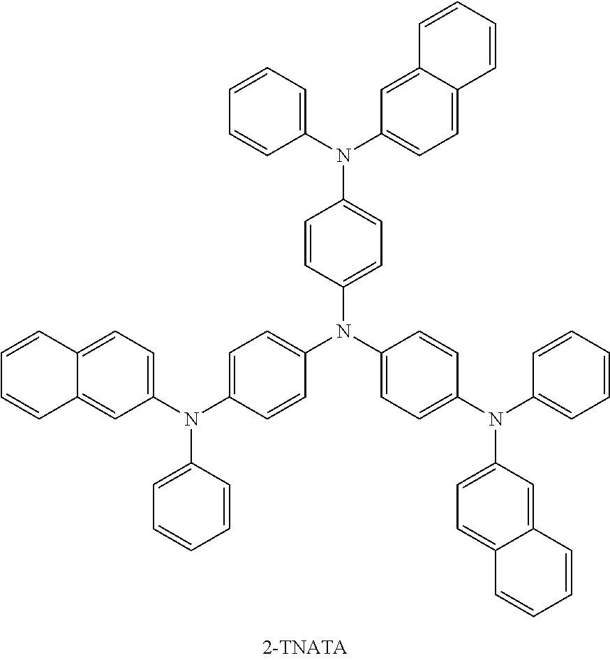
C1(N(C2=CC=C3C(=C2)C=CC=C3)C2=CC=C(N(C3=CC=C(N(C4=CC=CC=C4)C4=CC=C5C(=C4)C=CC=C5)C=C3)C3=CC=C(N(C4=CC=C5C(=C4)C=CC=C5)C4=CC=CC=C4)C=C3)C=C2)=CC=CC=C1
